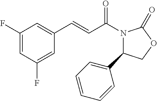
C1(F)=CC(F)=CC(C=CC(=O)N2C(C3=CC=CC=C3)COC2=O)=C1
